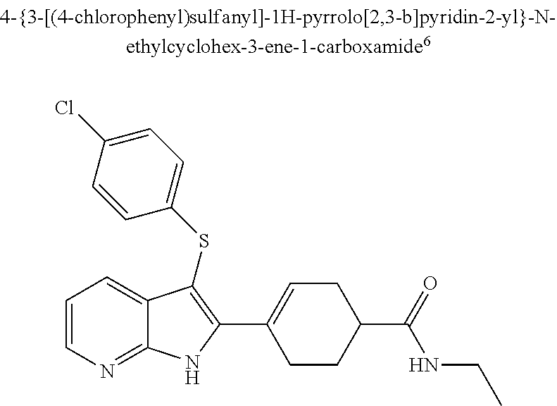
C1=CN=C2C(=C1)C(SC1=CC=C(Cl)C=C1)=C(C1=CCC(C(=O)NCC)CC1)N2
